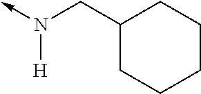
N([H])(->C)CC1CCCCC1
